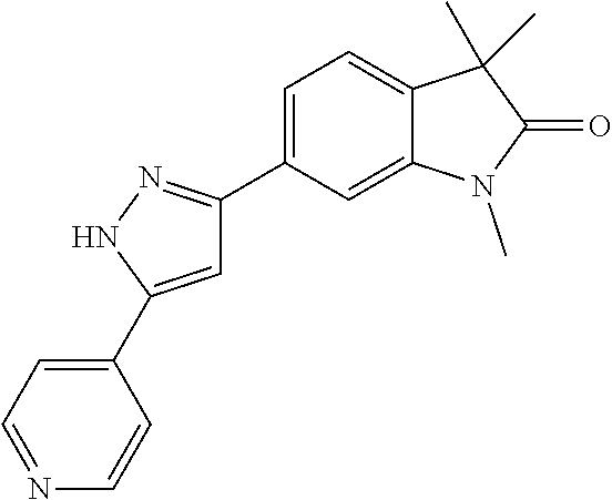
C1=C(C2=CC=NC=C2)NN=C1C1=CC=C2C(=C1)N(C)C(=O)C2(C)C
